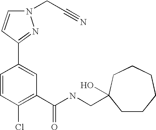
N1(CC#N)C=CC(C2=CC(C(NCC3(O)CCCCCC3)=O)=C(Cl)C=C2)=N1
